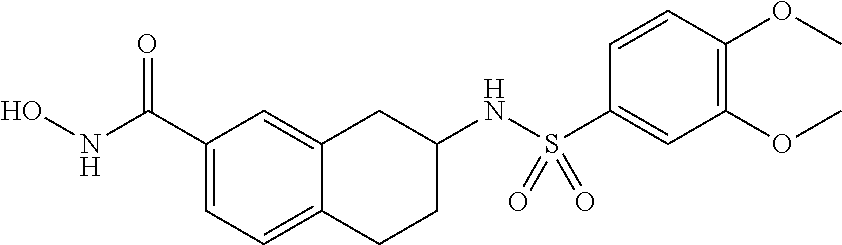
C1(C(NO)=O)=CC=C2C(=C1)CC(NS(C1=CC(OC)=C(OC)C=C1)(=O)=O)CC2
